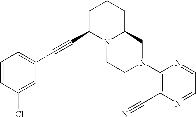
C1=CC(Cl)=CC(C#CC2N3C(CCC2)CN(C2=C(C#N)N=CC=N2)CC3)=C1
